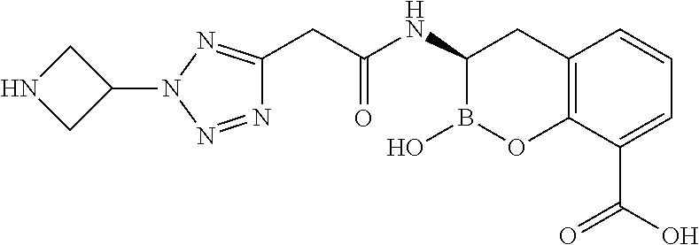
C12=C(C(C(O)=O)=CC=C1)OB(O)C(NC(CC1=NN(C3CNC3)N=N1)=O)C2
